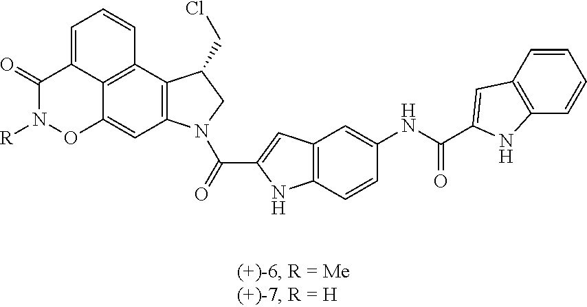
C12=C(C=CC(NC(=O)C3=CC4=C(C=CC=C4)N3)=C1)NC(C(=O)N1CC(CCl)C3=C1C=C1C4=C3C=CC=C4C(=O)N([R])O1)=C2
